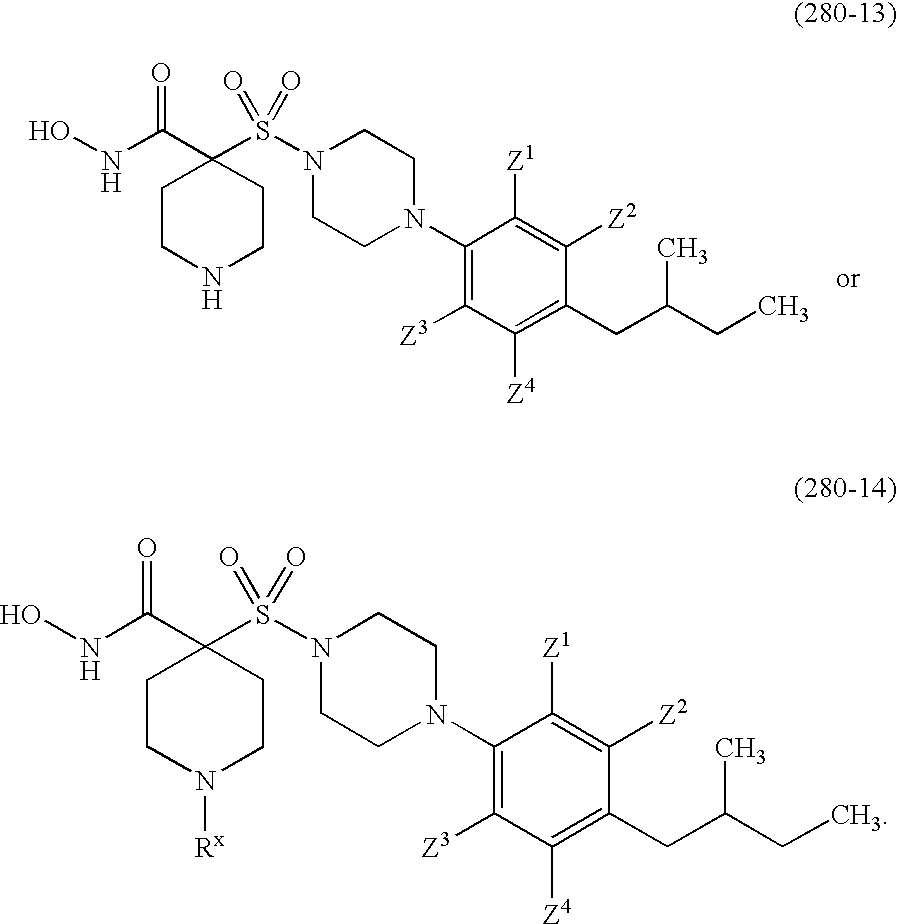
ONC(C1(S(N2CCN(C3=C([Z3])C([Z4])=C(CC(C)CC)C([Z2])=C3[Z1])CC2)(=O)=O)CCNCC1)=O.ONC(C1(S(N2CCN(C3=C([Z3])C([Z4])=C(CC(CC)C)C([Z2])=C3[Z1])CC2)(=O)=O)CCN([Rx])CC1)=O
